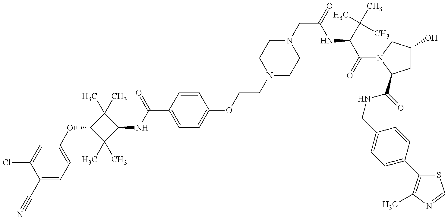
C1(C#N)=CC=C(OC2C(C)(C)C(NC(C3=CC=C(OCCN4CCN(CC(=O)NC(C(=O)N5CC(O)CC5C(=O)NCC5=CC=C(C6=C(C)N=CS6)C=C5)C(C)(C)C)CC4)C=C3)=O)C2(C)C)C=C1Cl
